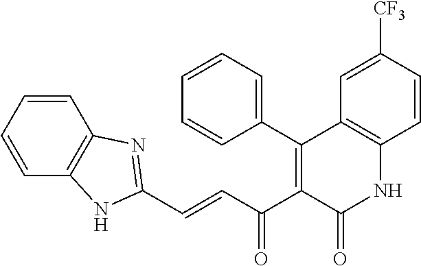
C1=CC=CC2=C1N=C(C=CC(C1=C(C3=CC=CC=C3)C3=C(NC1=O)C=CC([CF3])=C3)=O)N2
